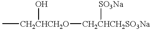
C[CH2CHCH2O]([CH2CHCH2SO3Na][SO3Na])O
